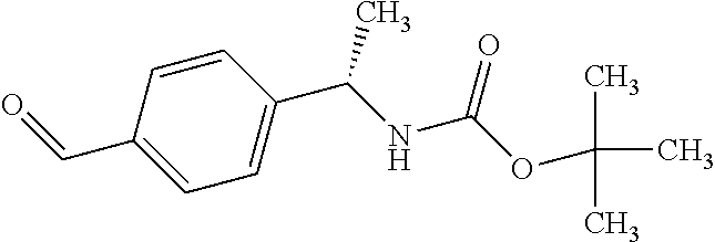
O=CC1=CC=C(C(NC(OC(C)(C)C)=O)C)C=C1
